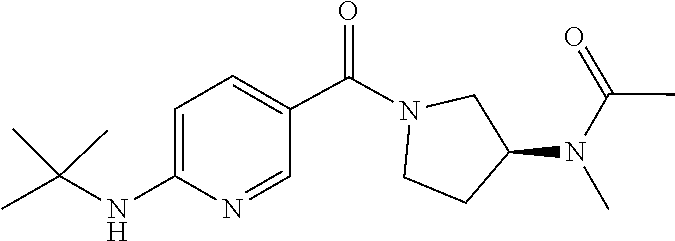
CC(C)(C)NC1=CC=C(C(=O)N2CCC(N(C)C(=O)C)C2)C=N1
